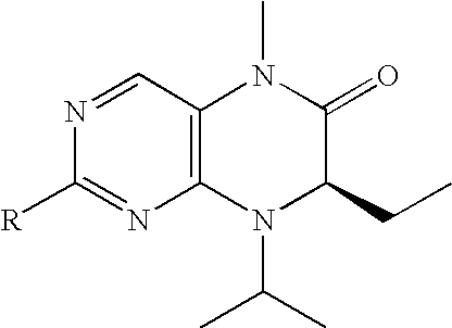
C1([R])=NC2=C(C=N1)N(C)C(=O)C(CC)N2C(C)C
